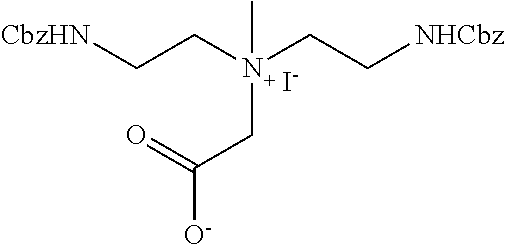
[CbzHN]CCN(CC[NHCbz])(CC([O-])=O)C.[I-]
